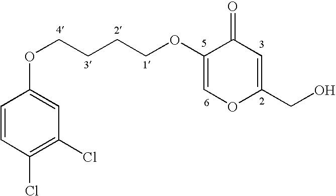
C1=CC(Cl)=C(Cl)C=C1OCCCCOC1=COC(CO)=CC1=O
